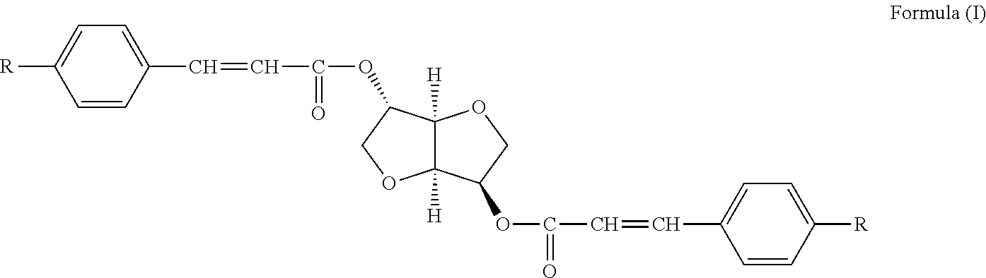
C1=CC([R])=CC=C1C=CC(OC1C2([H])C([H])(OC1)C(OC(C=CC1=CC=C([R])C=C1)=O)CO2)=O
